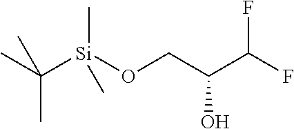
C(C)(C)([Si](OCC(C(F)F)O)(C)C)C
